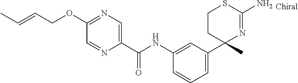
C1(NC(C2=CN=C(OCC=CC)C=N2)=O)=CC(C2(C)N=C(N)SCC2)=CC=C1
